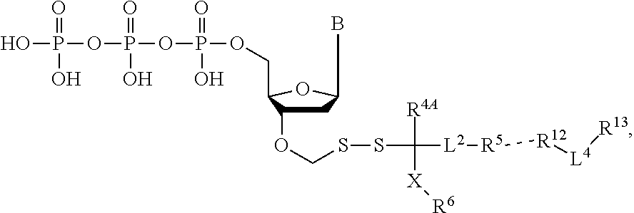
C1C(OCSSC([R4A])([L2][R5][R12][L4][R13])[X][R6])C(COP(OP(=O)(OP(O)(O)=O)O)(=O)O)OC1B
